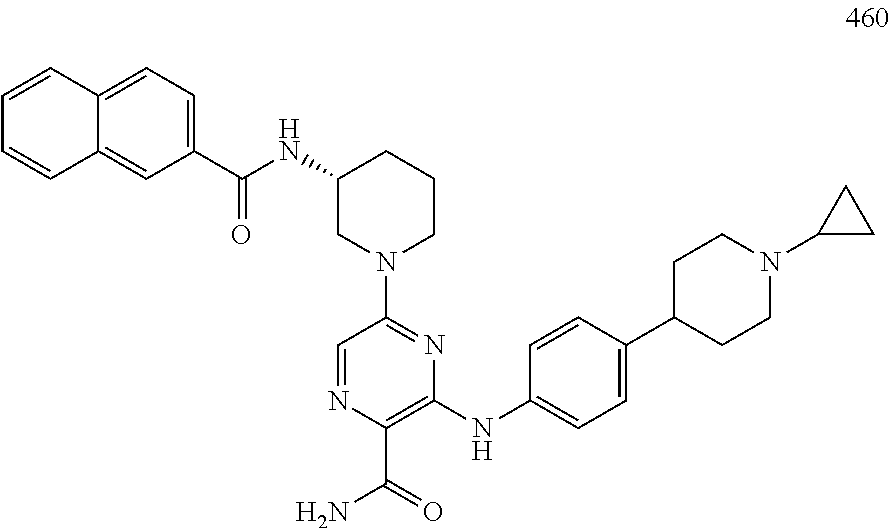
C1=C2C(=CC(C(NC3CN(C4=NC(NC5=CC=C(C6CCN(C7CC7)CC6)C=C5)=C(C(N)=O)N=C4)CCC3)=O)=C1)C=CC=C2
